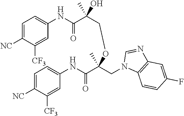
C1=C([NC])C([CF3])=CC(NC(C(CN2C3=C(N=C2)C=C(F)C=C3)(OCC(C(NC2=CC=C([NC])C([CF3])=C2)=O)(O)C)C)=O)=C1
